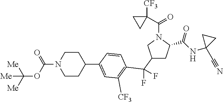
C1(C(C2=C([CF3])C=C(C3CCN(C(OC([Me])([Me])[Me])=O)CC3)C=C2)(F)F)CC(C(NC2(C#N)CC2)=O)N(C(C2([CF3])CC2)=O)C1
